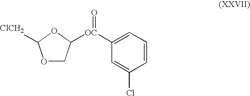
O1CC([OC](=O)C2=CC=CC(Cl)=C2)OC1[ClCH2]
